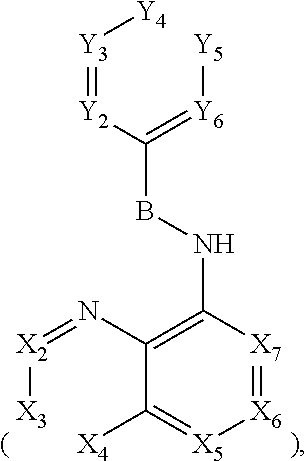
[Y3](=[Y2]C(=[Y6][Y5])BNC1=C(N=[X2][X3])C([X4])=[X5][X6]=[X7]1)[Y4]
